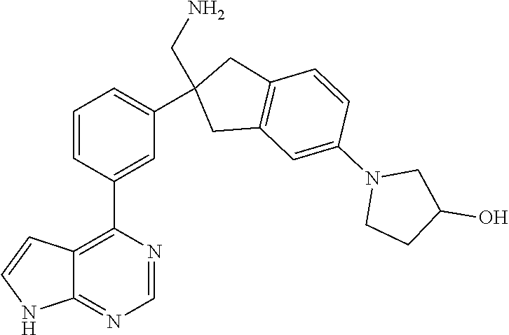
C12=NC=NC(C3=CC(C4(CN)CC5=C(C4)C=CC(N4CCC(O)C4)=C5)=CC=C3)=C1C=CN2
